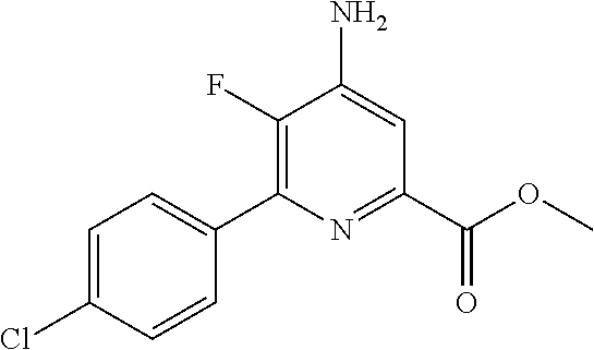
C1(F)=C(C2=CC=C(Cl)C=C2)N=C(C(OC)=O)C=C1N
